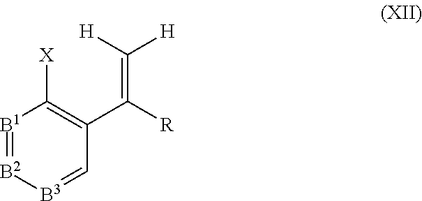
[B1]1=[B2][B3]=CC(C(=C([H])[H])[R])=C1[X]
